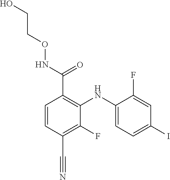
C1=CC(C#N)=C(F)C(NC2=CC=C(I)C=C2F)=C1C(=O)NOCCO
